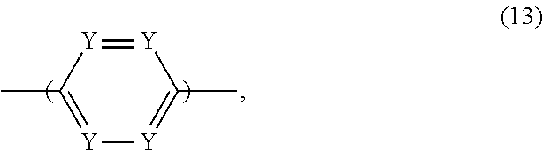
[Y]1=[Y]C(C)=[Y][Y]=C1C
